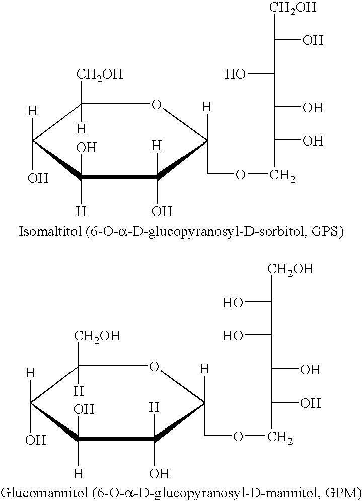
C1([CH2OH])([H])C([H])(O)C([H])(O)C([H])(O)C([H])(COCC(O)C(O)C(O)C(O)[CH2OH])O1.C1([CH2OH])([H])C([H])(O)C([H])(O)C([H])(O)C([H])(COCC(O)C(O)C(O)C([CH2OH])O)O1
